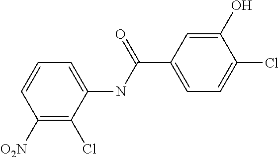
C1([O2N])=C(Cl)C(NC(C2=CC=C(Cl)C(O)=C2)=O)=CC=C1
